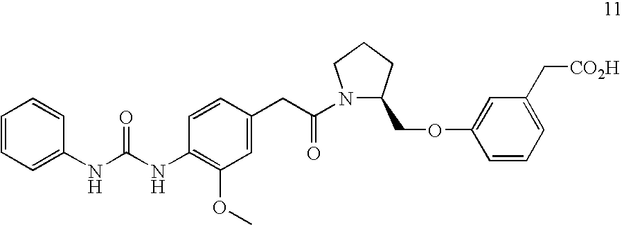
C1=CC=C(NC(NC2=C(OC)C=C(CC(N3C(COC4=CC(C[CO2H])=CC=C4)CCC3)=O)C=C2)=O)C=C1
